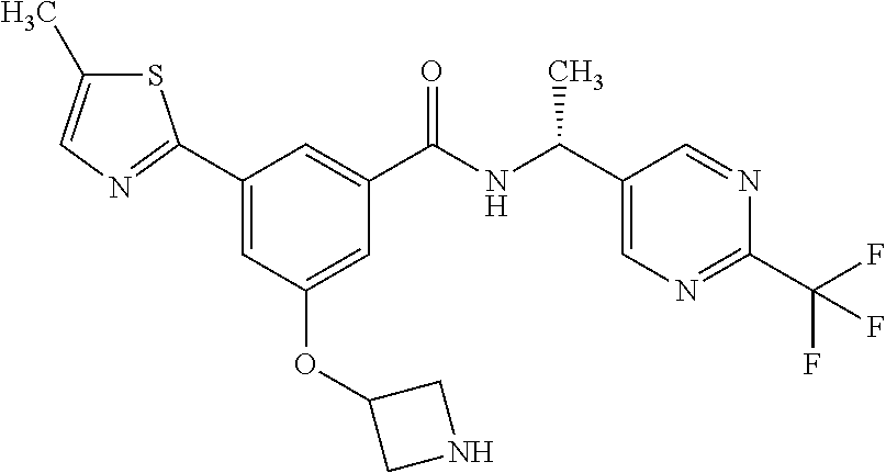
S1C(C)=CN=C1C1=CC(OC2CNC2)=CC(C(NC(C2=CN=C(C(F)(F)F)N=C2)C)=O)=C1
